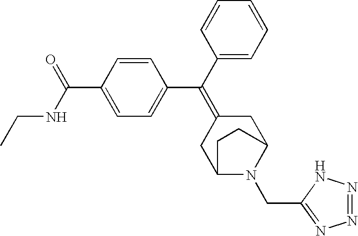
C(C1=CC=C(C(C2=CC=CC=C2)=C2CC3N(CC4=NN=NN4)C(C2)CC3)C=C1)(NCC)=O
